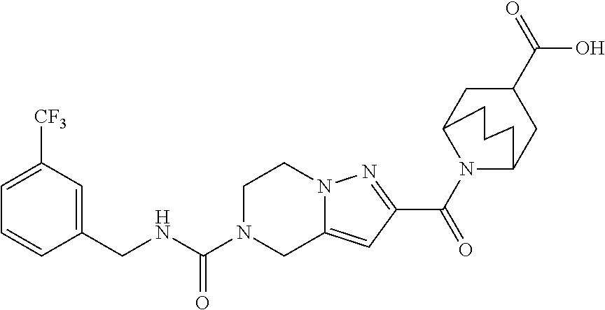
C1N(C(NCC2=CC([CF3])=CC=C2)=O)CC2=CC(C(=O)N3C4CC(C(O)=O)CC3CCC4)=NN2C1
